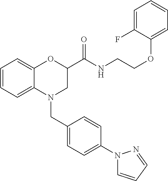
C1=CC=C2C(=C1)OC(C(NCCOC1=CC=CC=C1F)=O)CN2CC1=CC=C(N2C=CC=N2)C=C1
